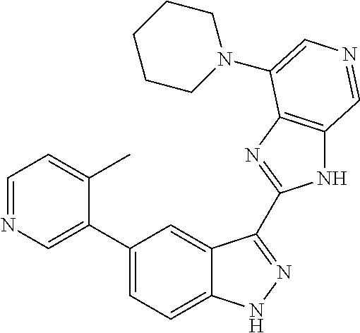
C1(C2=CN=CC=C2C)=CC=C2C(=C1)C(C1=NC3=C(N1)C=NC=C3N1CCCCC1)=NN2
